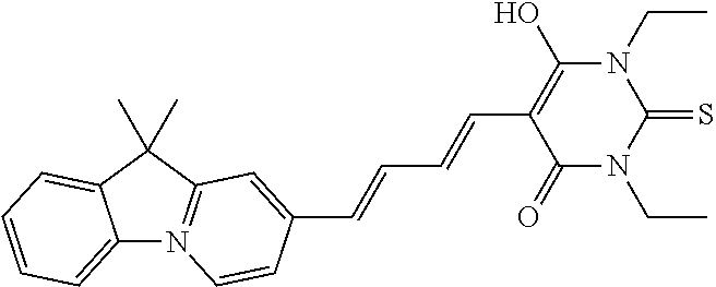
C12=CC=CC=C1C(C)(C)C1=N2C=CC(C=CC=CC2=C(O)N(CC)C(=S)N(CC)C2=O)=C1
